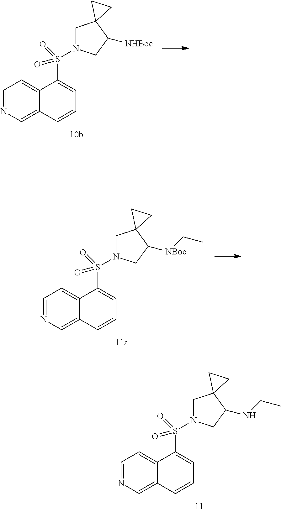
C1=NC=C2C(=C1)C(S(=O)(=O)N1CC3(C([NHBoc])C1)CC3)=CC=C2.C1=NC=C2C(=C1)C(S(=O)(=O)N1CC3(C([NBoc]CC)C1)CC3)=CC=C2.C1=NC=C2C(=C1)C(S(=O)(=O)N1CC3(C(NCC)C1)CC3)=CC=C2
